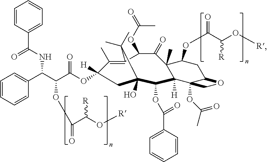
C(C(C1=CC=CC=C1)NC(C1=CC=CC=C1)=O)(C(=O)OC1([H])C(C)=C2C(OC(=O)C)C(=O)C3(C)C(OC(C(O[R])[R])=O)CC4C(OC(C)=O)(C3([H])C(OC(C3=CC=CC=C3)=O)C(O)(C1)C2(C)C)CO4)OC(C(O[R])[R])=O
